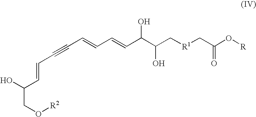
C(CO[R2])(O)C=CC#CC=CC=CC(C(C[R1]CC(=O)O[R])O)O
